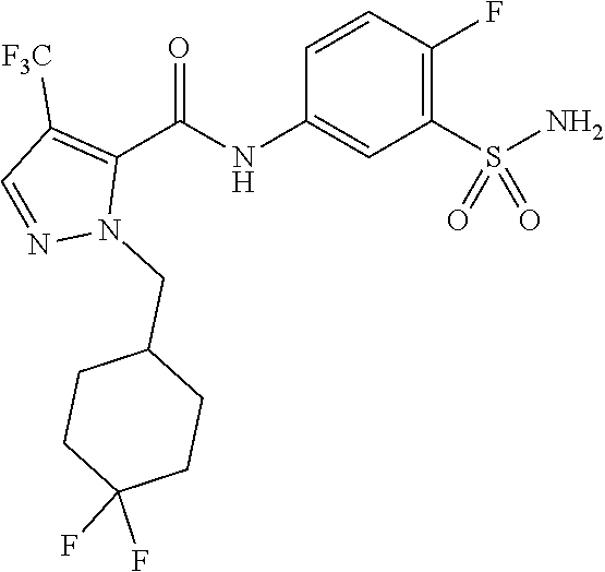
C1=CC(F)=C(S(N)(=O)=O)C=C1NC(C1=C([F3C])C=NN1CC1CCC(F)(F)CC1)=O
